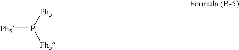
[Ph5]P([Ph5])[Ph5]
